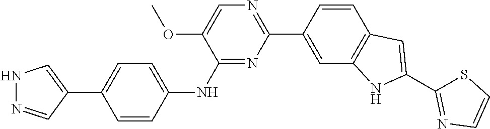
N1=C(NC2=CC=C(C3=CNN=C3)C=C2)C(OC)=CN=C1C1=CC2=C(C=C1)C=C(C1=NC=CS1)N2
